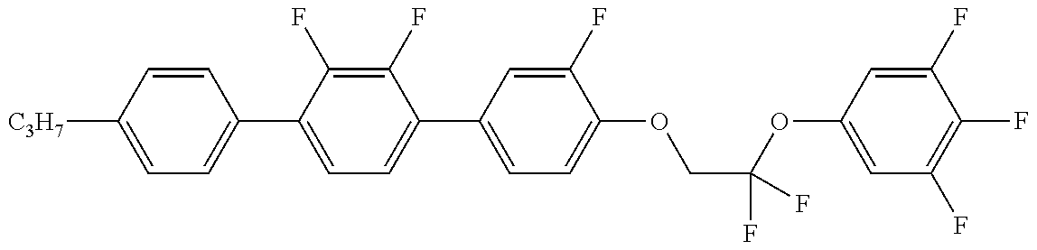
C1=C([C3H7])C=CC(C2=CC=C(C3=CC=C(OCC(OC4=CC(F)=C(F)C(F)=C4)(F)F)C(F)=C3)C(F)=C2F)=C1
